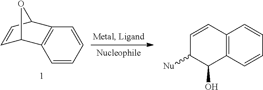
C1=CC=CC2=C1C1C=CC2O1.C12=C(C=CC=C1)C(O)C([Nu])C=C2
